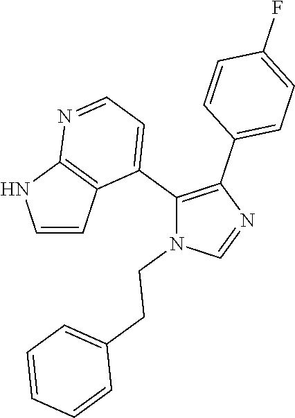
C1=CC2=C(N1)N=CC=C2C1=C(C2=CC=C(F)C=C2)N=CN1CCC1=CC=CC=C1
